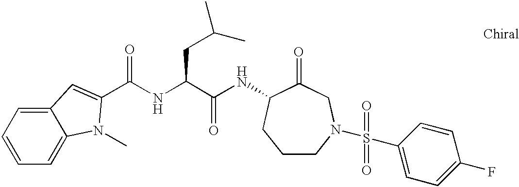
C(NC(C(NC1C(=O)CN(S(C2=CC=C(F)C=C2)(=O)=O)CCC1)=O)CC(C)C)(=O)C1=CC2=CC=CC=C2N1C
